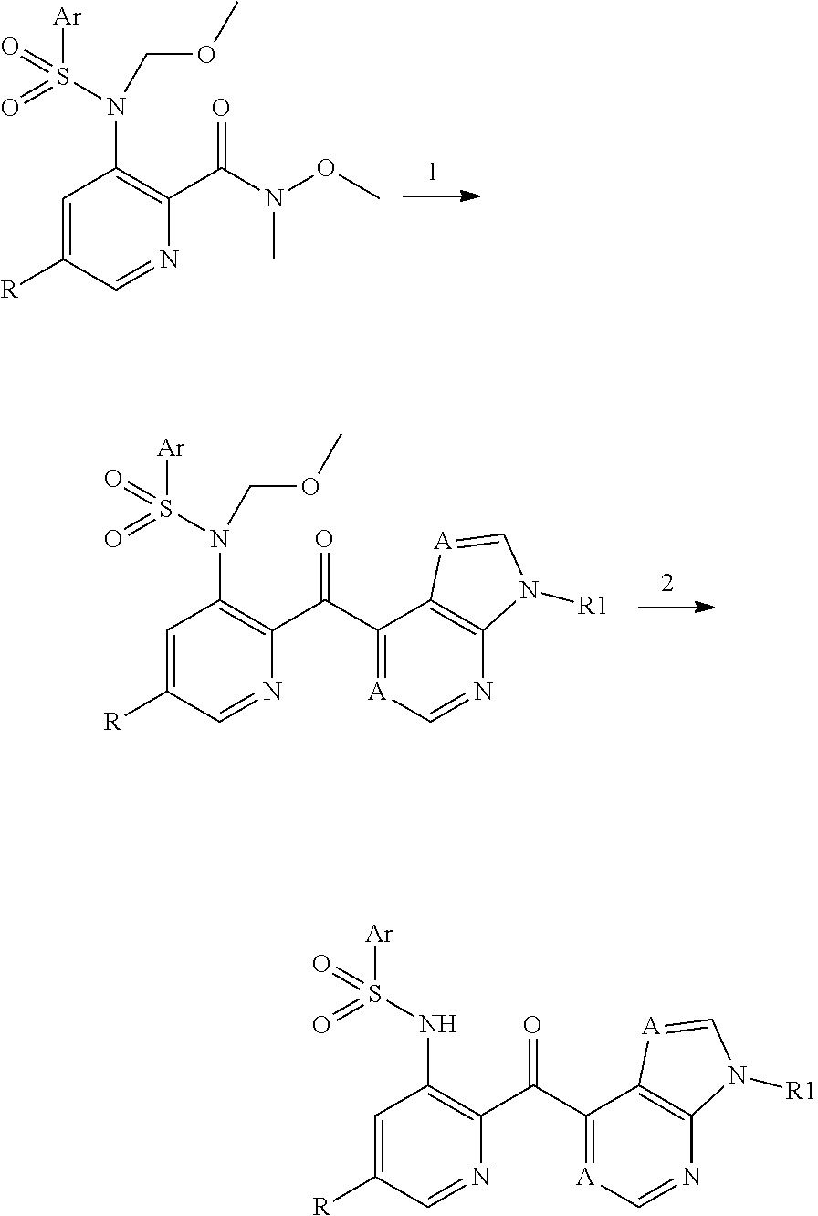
C1=C([R])C=NC(C(N(OC)C)=O)=C1N(S([Ar])(=O)=O)COC.C1=C([R])C=NC(C(C2=[A]C=NC3=C2[A]=CN3[R1])=O)=C1N(S([Ar])(=O)=O)COC.C1=C([R])C=NC(C(C2=[A]C=NC3=C2[A]=CN3[R1])=O)=C1NS([Ar])(=O)=O
